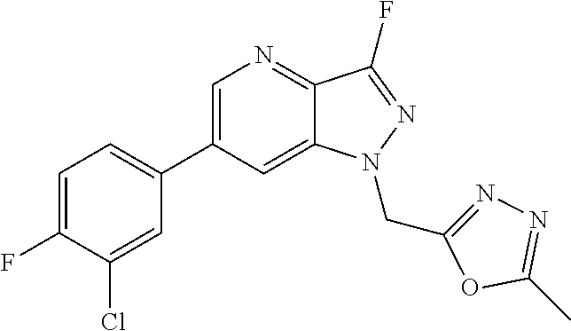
C1(C2=CC=C(F)C(Cl)=C2)=CN=C2C(=C1)N(CC1=NN=C(C)O1)N=C2F
